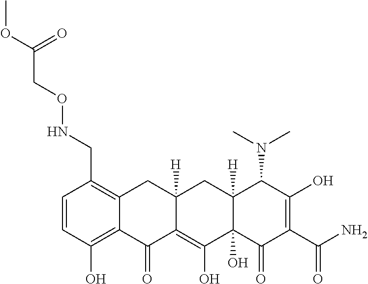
C1=CC(O)=C2C(=C1CNOCC(OC)=O)CC1([H])C(=C(O)C3(O)C([H])(C1)C(N(C)C)C(O)=C(C(=O)N)C3=O)C2=O
